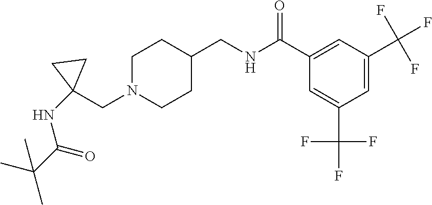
C(N1CCC(CNC(C2=CC(C(F)(F)F)=CC(C(F)(F)F)=C2)=O)CC1)C1(NC(C(C)(C)C)=O)CC1
